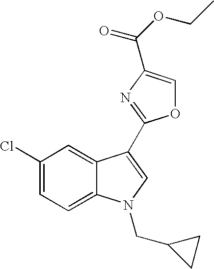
C1(Cl)=CC=C2C(=C1)C(C1=NC(C(OCC)=O)=CO1)=CN2CC1CC1
